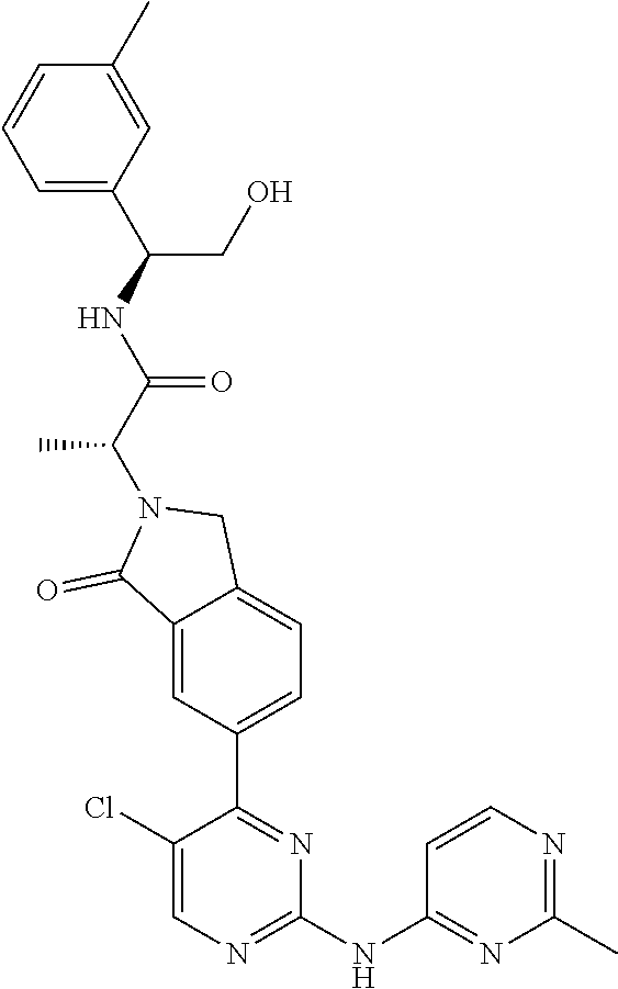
C1(NC2=NC(C)=NC=C2)=NC=C(Cl)C(C2=CC=C3C(=C2)C(=O)N(C(C(=O)NC(CO)C2=CC=CC(C)=C2)C)C3)=N1
